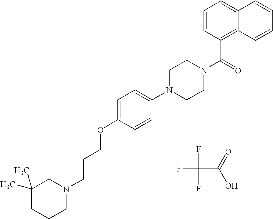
C1(C)(C)CCCN(CCCOC2=CC=C(N3CCN(C(C4=C5C(=CC=C4)C=CC=C5)=O)CC3)C=C2)C1.FC(F)(F)C(=O)O
